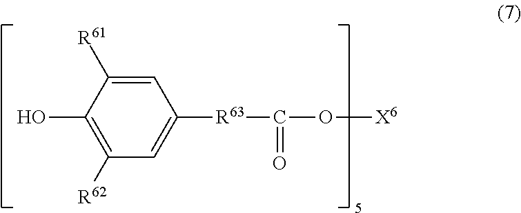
C1(O)=C([R62])C=C([R63]C(=O)O[X6])C=C1[R61]
